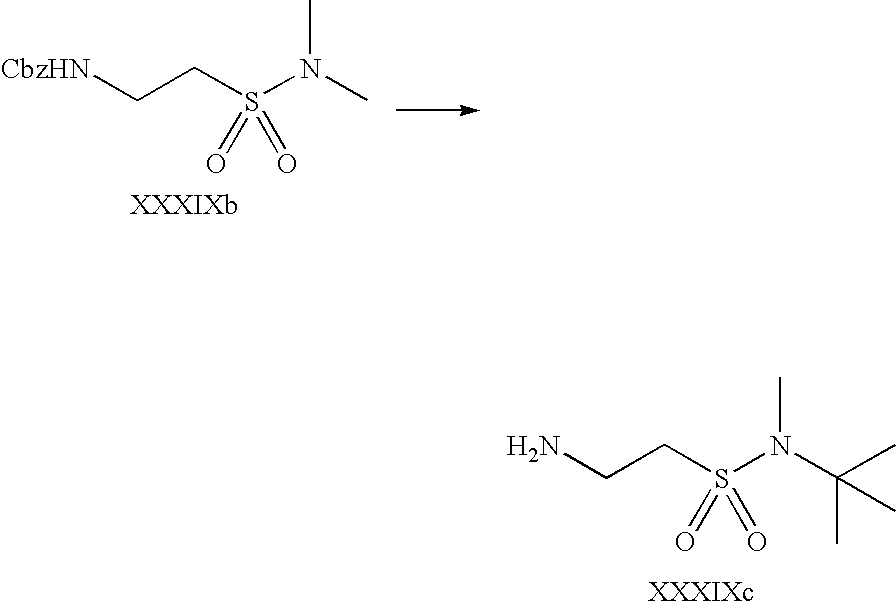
[CbzHN]CCS(=O)(=O)N(C)C.NCCS(=O)(=O)N(C(C)(C)C)C
